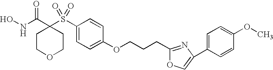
ONC(C1(S(C2=CC=C(OCCCC3=NC(C4=CC=C(OC)C=C4)=CO3)C=C2)(=O)=O)CCOCC1)=O
